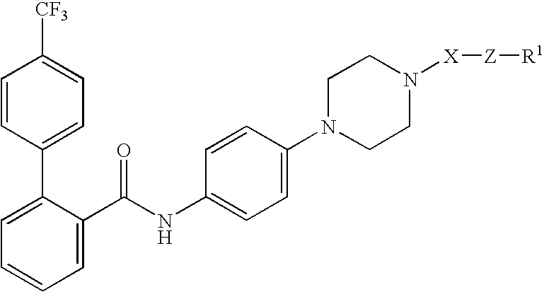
C1=C(C(NC2=CC=C(N3CCN([X][Z][R1])CC3)C=C2)=O)C(C2=CC=C([CF3])C=C2)=CC=C1
